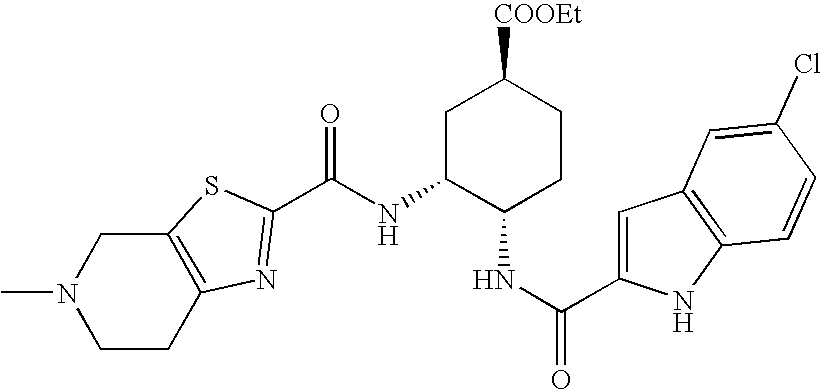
CN1CCC2=C(C1)SC(C(NC1C(NC(=O)C3=CC4=C(N3)C=CC(Cl)=C4)CCC([COOEt])C1)=O)=N2
